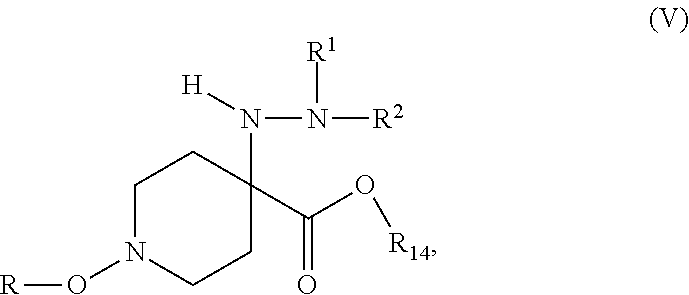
N(C1(C(O[R14])=O)CCN(O[R])CC1)([H])N([R1])[R2]
